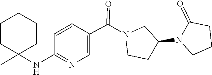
C1C(C)(NC2=NC=C(C(=O)N3CCC(N4CCCC4=O)C3)C=C2)CCCC1
